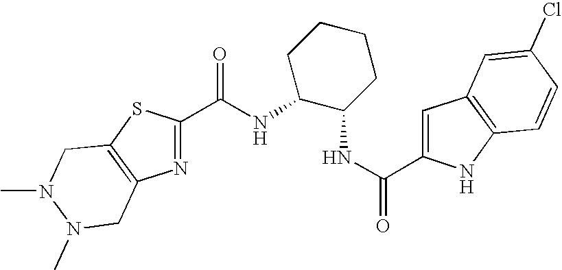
C1(C(NC2CCCCC2NC(C2=CC3=C(N2)C=CC(Cl)=C3)=O)=O)=NC2=C(S1)CN(C)N(C)C2
